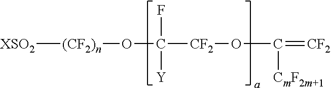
[XSO2][(CF2)n]OC(F)([Y])[CF2]OC([CmF2m+1])=[CF2]
